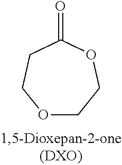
O1CCOC(=O)CC1
